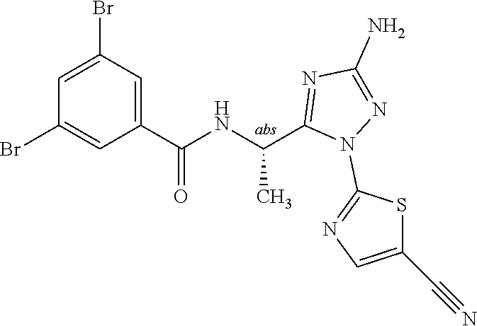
C1=C(Br)C=C(C(=O)NC(C)C2=NC(N)=NN2C2=NC=C(C#N)S2)C=C1Br
